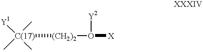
[C(17)](C)([Y1])(C)(C)[(CH2)2]O([X])[Y2]
